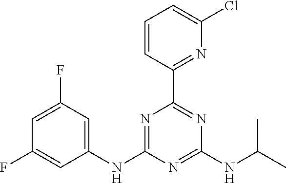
C1=CC(C2=NC(NC(C)C)=NC(NC3=CC(F)=CC(F)=C3)=N2)=NC(Cl)=C1
